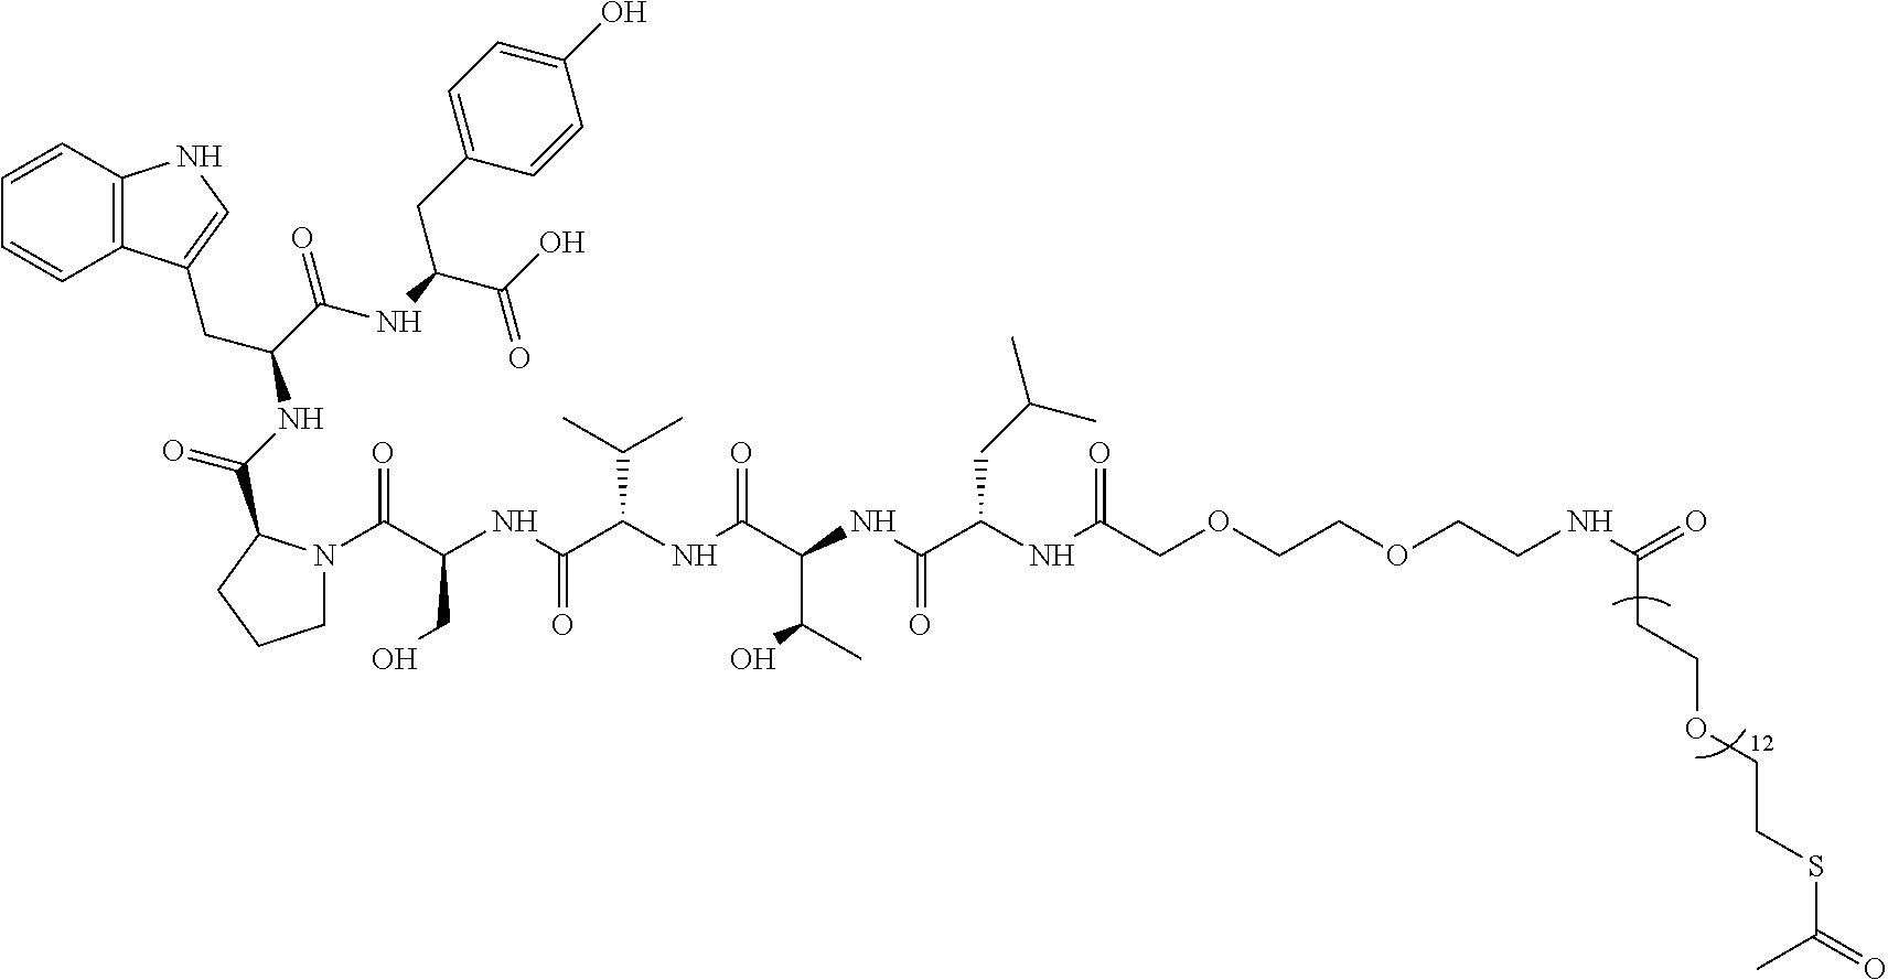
C1N(C(C(NC(C(NC(C(NC(C(NC(COCCOCCNC(=O)CCOCCSC(=O)C)=O)CC(C)C)=O)C(O)C)=O)C(C)C)=O)CO)=O)C(C(=O)NC(CC2=CNC3=C2C=CC=C3)C(=O)NC(CC2=CC=C(O)C=C2)C(=O)O)CC1
